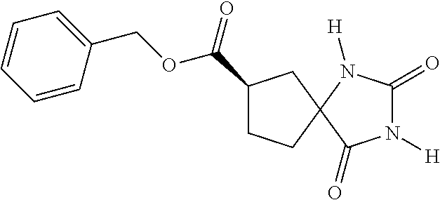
C(C1CCC2(C1)C(=O)N([H])C(=O)N2[H])(=O)OCC1=CC=CC=C1
